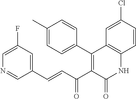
C1(C)=CC=C(C2=C(C(C=CC3=CC(F)=CN=C3)=O)C(=O)NC3=C2C=C(Cl)C=C3)C=C1
